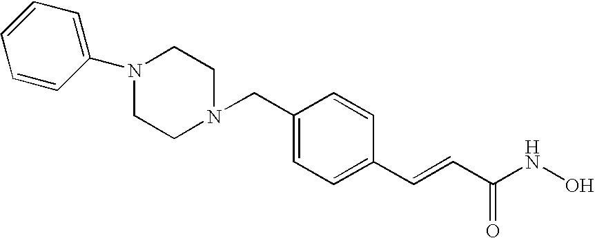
C1=CC(N2CCN(CC3=CC=C(C=CC(NO)=O)C=C3)CC2)=CC=C1
